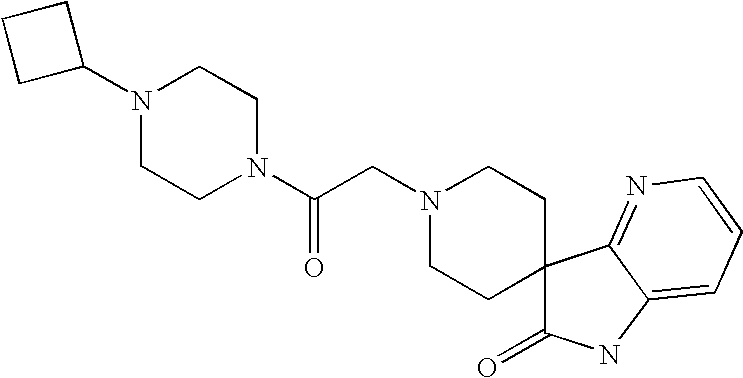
N1(C2CCC2)CCN(C(CN2CCC3(CC2)C(=O)NC2=CC=CN=C32)=O)CC1
